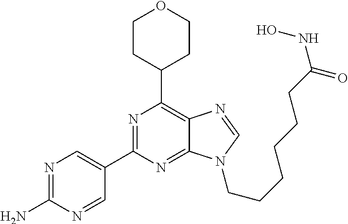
C1CC(C2=C3C(=NC(C4=CN=C(N)N=C4)=N2)N(CCCCCCC(NO)=O)C=N3)CCO1
